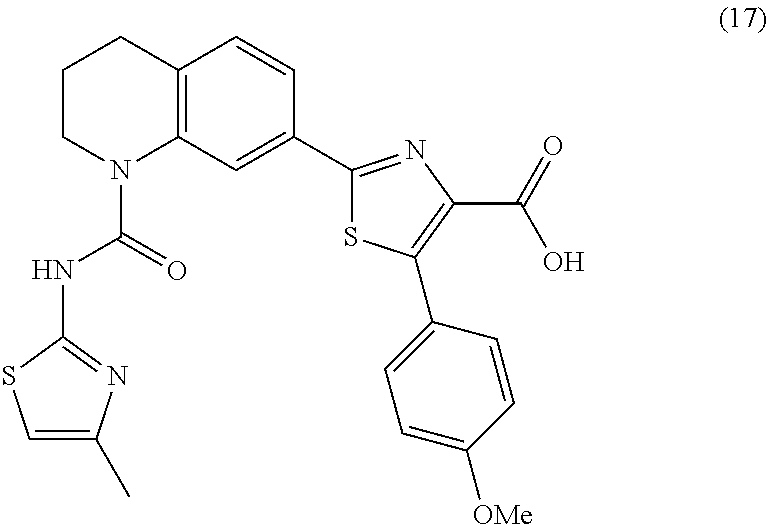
C12=C(C=C(C3=NC(C(=O)O)=C(C4=CC=C([OMe])C=C4)S3)C=C1)N(C(=O)NC1=NC(C)=CS1)CCC2
